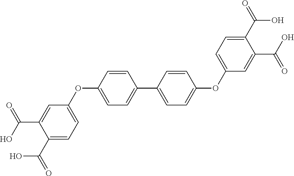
C1=CC(OC2=CC=C(C(=O)O)C(C(=O)O)=C2)=CC=C1C1=CC=C(OC2=CC=C(C(=O)O)C(C(O)=O)=C2)C=C1
